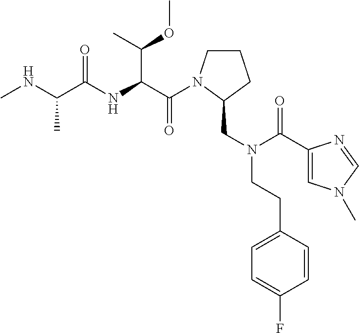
C(C(NC(C(NC)C)=O)C(C)OC)(=O)N1CCCC1CN(C(=O)C1=CN(C)C=N1)CCC1=CC=C(F)C=C1
